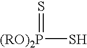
S=[(RO)2P]S
